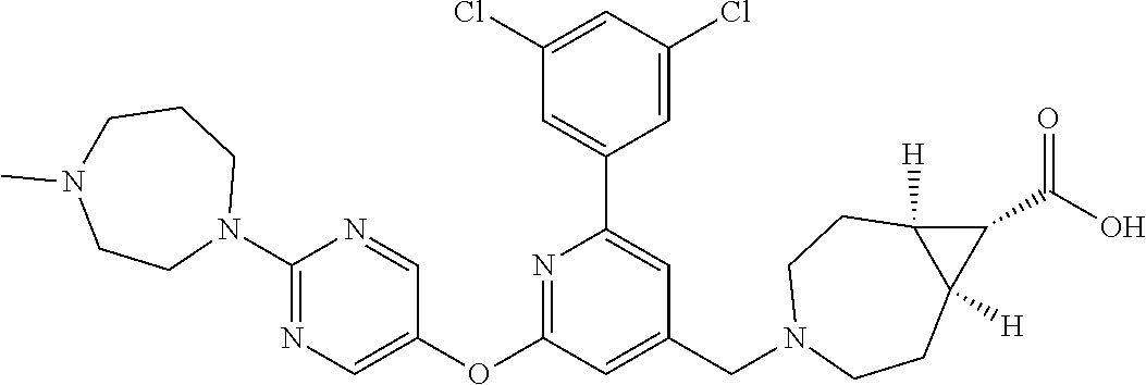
C1(Cl)=CC(Cl)=CC(C2=CC(CN3CCC4([H])C([H])(CC3)C4C(O)=O)=CC(OC3=CN=C(N4CCCN(C)CC4)N=C3)=N2)=C1
